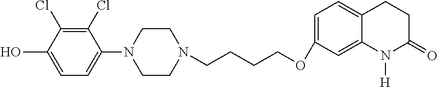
C1(Cl)=C(Cl)C(O)=CC=C1N1CCN(CCCCOC2=CC=C3C(=C2)N([H])C(=O)CC3)CC1
